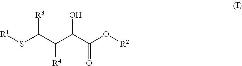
[R1]SC(C(C(C(O[R2])=O)O)[R4])[R3]
